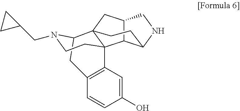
C12C3C(NC1)CCC1(C2)C32C3=C(CC1N(CC1CC1)CC2)C=CC(O)=C3
